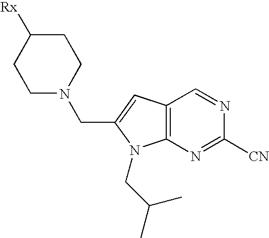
C1CN(CC2=CC3=C(N2CC(C)C)N=C([CN])N=C3)CCC1[Rx]
